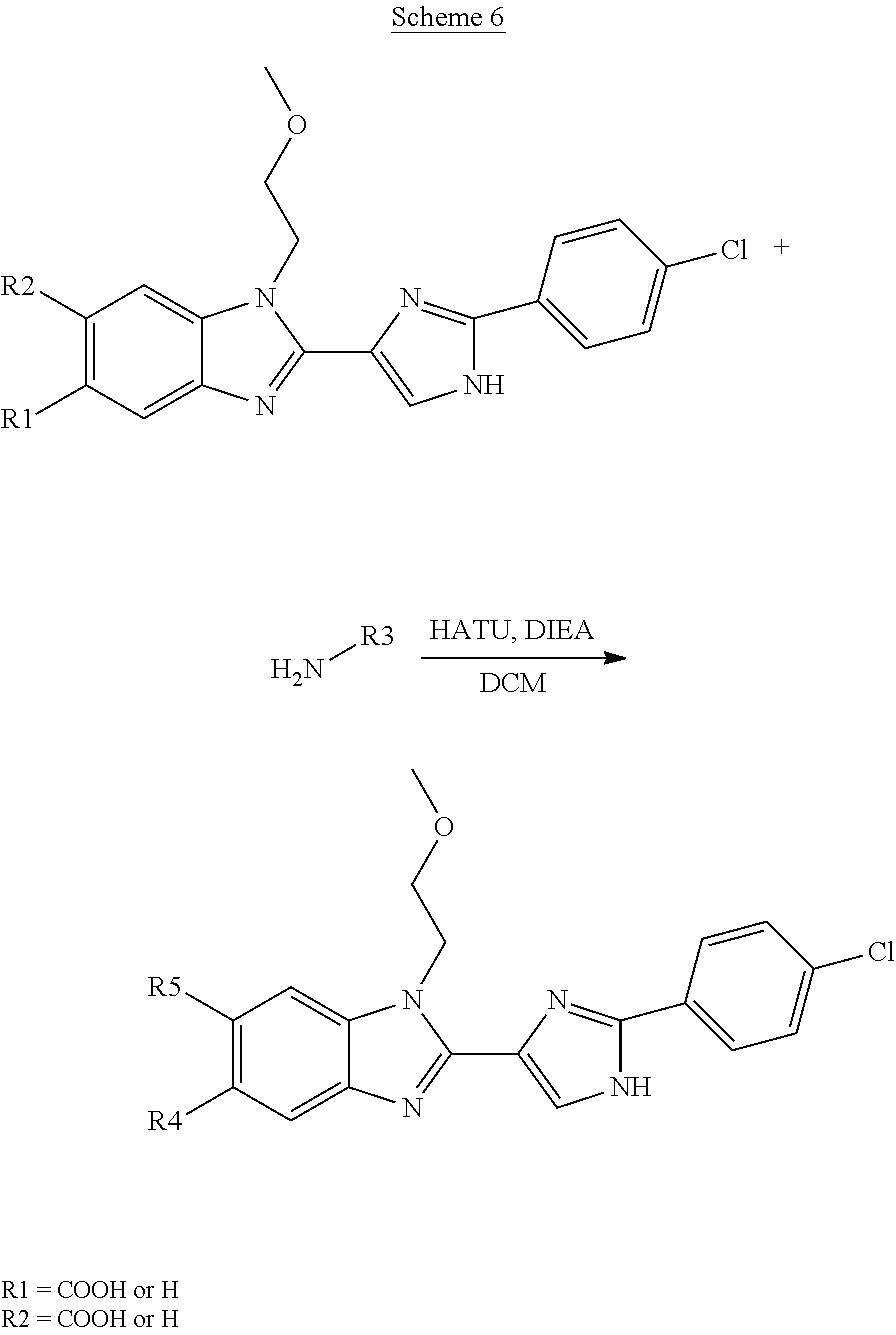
C1([R2])=C([R1])C=C2C(=C1)N(CCOC)C(C1=CNC(C3=CC=C(Cl)C=C3)=N1)=N2.N[R3].C1([R5])=C([R4])C=C2C(=C1)N(CCOC)C(C1=CNC(C3=CC=C(Cl)C=C3)=N1)=N2
